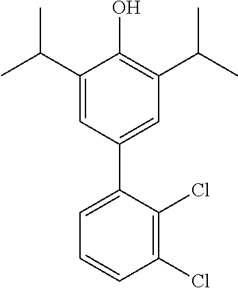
C1(C(C)C)=CC(C2=CC=CC(Cl)=C2Cl)=CC(C(C)C)=C1O
